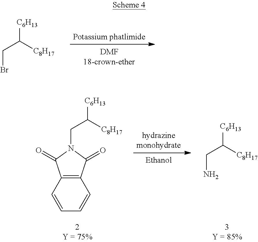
[C6H13]C([C8H17])CBr.[C6H13]C([C8H17])CN1C(=O)C2=C(C1=O)C=CC=C2.[C6H13]C([C8H17])CN
